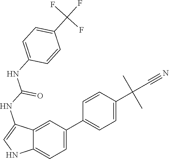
N1C=C(NC(NC2=CC=C(C(F)(F)F)C=C2)=O)C2=CC(C3=CC=C(C(C#N)(C)C)C=C3)=CC=C12
